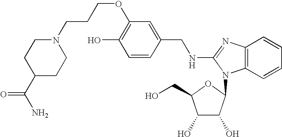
C1(O)=C(OCCCN2CCC(C(N)=O)CC2)C=C(CNC2=NC3=C(C=CC=C3)N2C2C(O)C(O)C(CO)O2)C=C1
